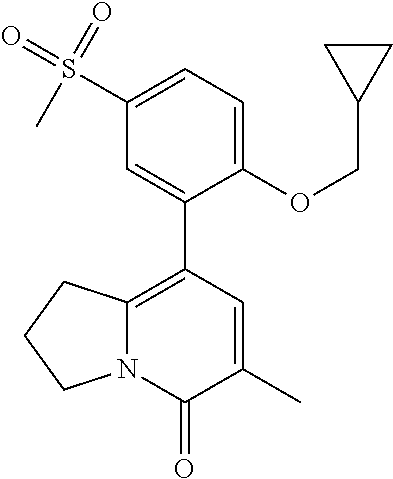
N12C(=C(C3=CC(S(=O)(=O)C)=CC=C3OCC3CC3)C=C(C)C1=O)CCC2
